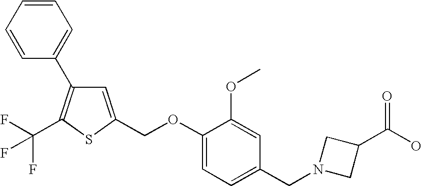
C1=CC=CC(C2=C(C(F)(F)F)SC(COC3=CC=C(CN4CC(C(O)=O)C4)C=C3OC)=C2)=C1
